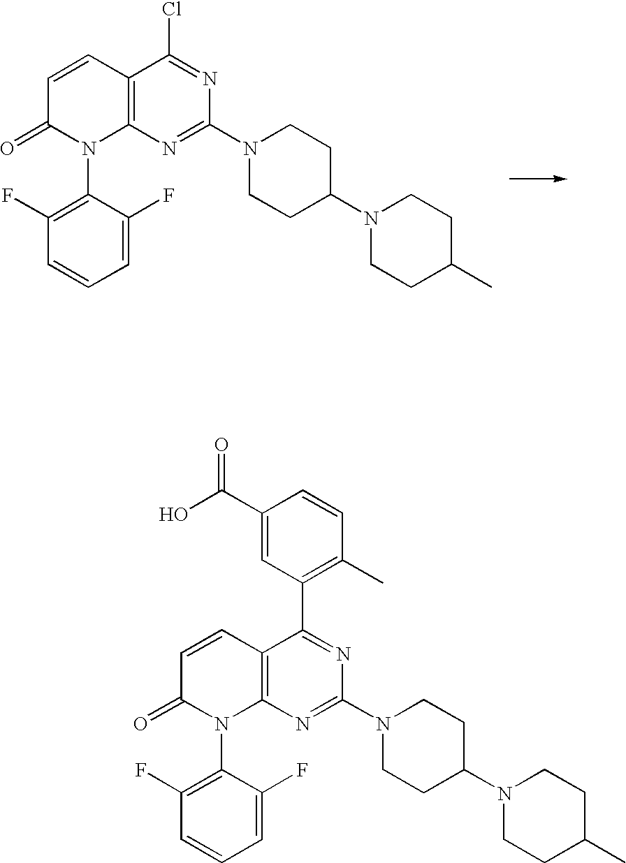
C12=C(N=C(N3CCC(N4CCC(C)CC4)CC3)N=C1Cl)N(C1=C(F)C=CC=C1F)C(=O)C=C2.C12=C(N=C(N3CCC(N4CCC(C)CC4)CC3)N=C1C1=C(C)C=CC(C(O)=O)=C1)N(C1=C(F)C=CC=C1F)C(=O)C=C2
